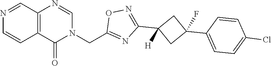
C12=C(C(=O)N(CC3=NC(C4([H])CC(C5=CC=C(Cl)C=C5)(F)C4)=NO3)C=N1)C=CN=C2
